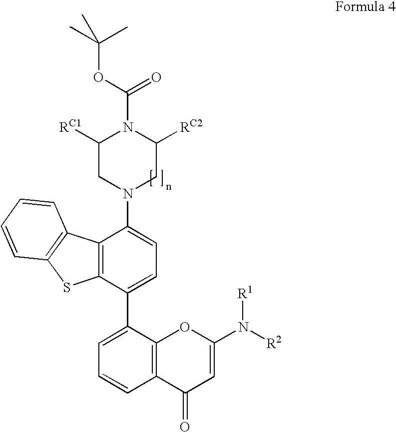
C12=C(C(C3=CC=CC4=C3OC(N([R2])[R1])=CC4=O)=CC=C1N1CC([RC2])N(C(OC(C)(C)C)=O)C([RC1])C1)SC1=C2C=CC=C1
